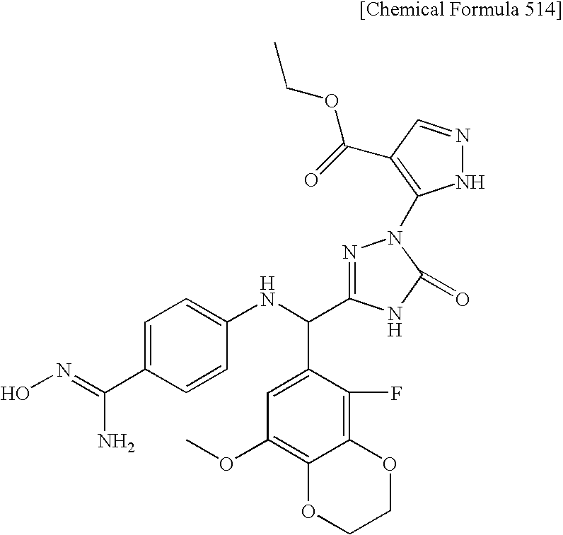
C1=C(C(=NO)N)C=CC(NC(C2=CC(OC)=C3C(=C2F)OCCO3)C2=NN(C3=C(C(=O)OCC)C=NN3)C(=O)N2)=C1
